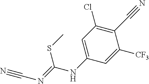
C1=C([CF3])C(C#N)=C(Cl)C=C1NC(=NC#N)SC
